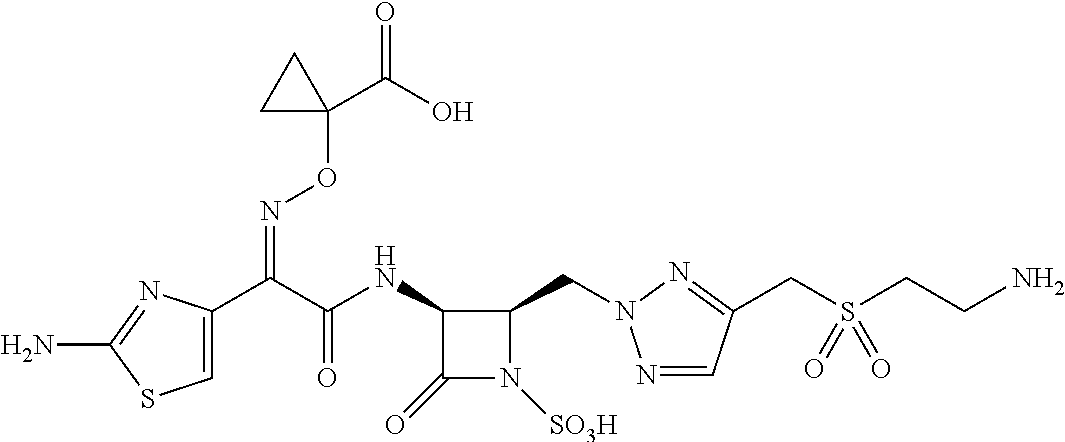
C1=C(C(C(NC2C(=O)N([SO3H])C2CN2N=CC(CS(CCN)(=O)=O)=N2)=O)=NOC2(C(=O)O)CC2)N=C(N)S1
